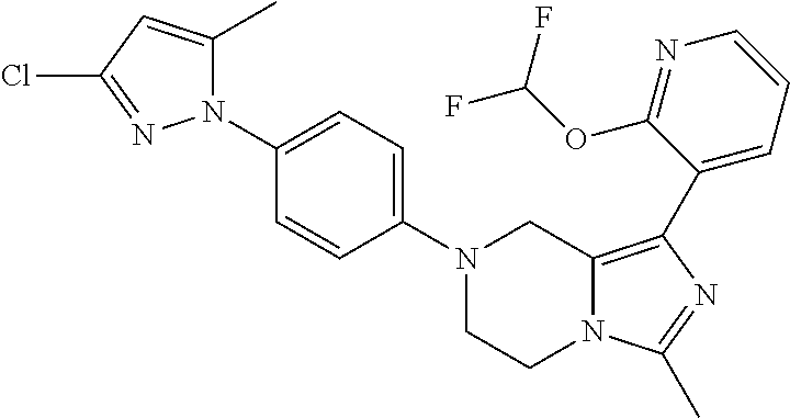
N1(C2=CC=C(N3C(C)=CC(Cl)=N3)C=C2)CCN2C(=C(C3=CC=CN=C3OC(F)F)N=C2C)C1
